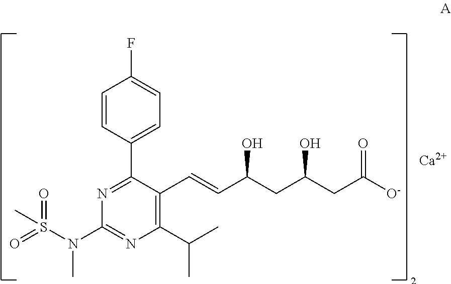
C1=CC(C2=NC(N(C)S(C)(=O)=O)=NC(C(C)C)=C2C=CC(CC(CC([O-])=O)O)O)=CC=C1F.[Ca]
